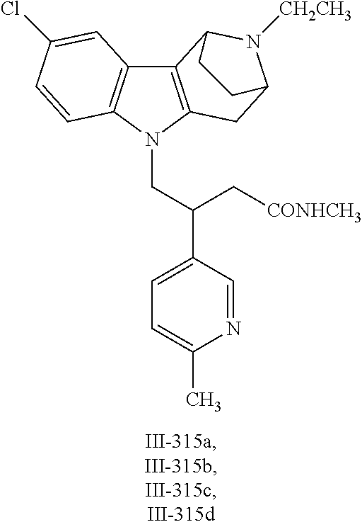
C12=C(N(CC(C3=CC=C(C)N=C3)C[CONHCH3])C3=C1C=C(Cl)C=C3)CC1N([CH2CH3])C2CC1
